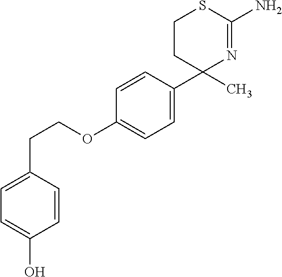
C1=C(CCOC2=CC=C(C3(C)CCSC(N)=N3)C=C2)C=CC(O)=C1
